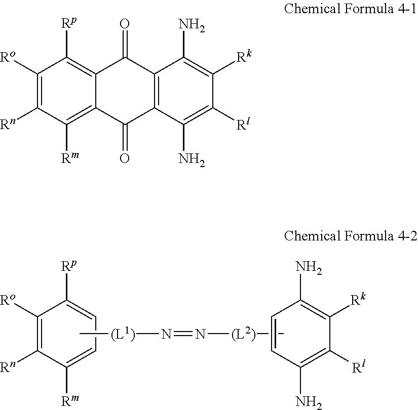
C1([Ro])=C([Rn])C([Rm])=CC=C1[Rp].C1([Rk])=C(N)C=CC(N)=C1[Rl].C[(L1)]N=N[(L2)]C.C1([Ro])=C([Rn])C([Rm])=C2C(=C1[Rp])C(=O)C1=C(C2=O)C(N)=C([Rl])C([Rk])=C1N
